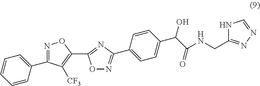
C1=CC=CC(C2=NOC(C3=NC(C4=CC=C(C(O)C(=O)NCC5=NN=CN5)C=C4)=NO3)=C2[CF3])=C1
